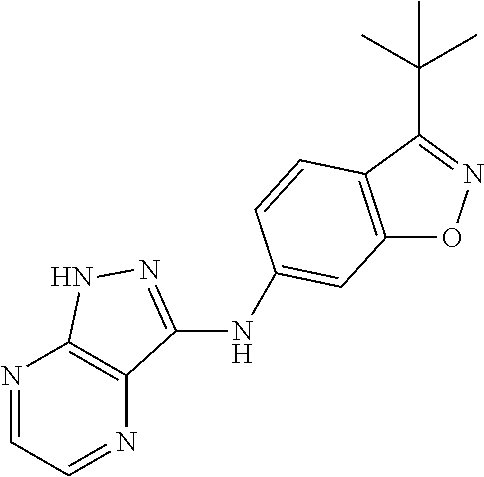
C12=C(C=CC(NC3=NNC4=C3N=CC=N4)=C1)C(C(C)(C)C)=NO2
